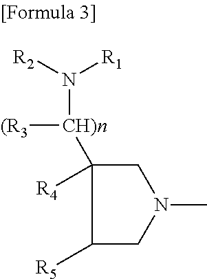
[(R3][CH)n](C1([R4])C([R5])CN(C)C1)N([R2])[R1]
